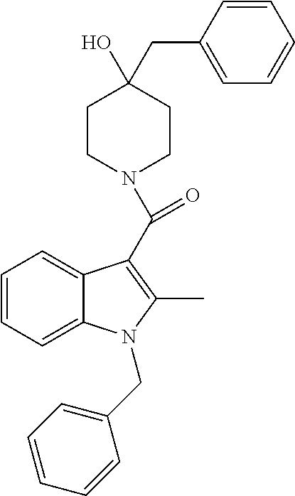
C1=CC=C2C(=C1)C(C(N1CCC(O)(CC3=CC=CC=C3)CC1)=O)=C(C)N2CC1=CC=CC=C1
